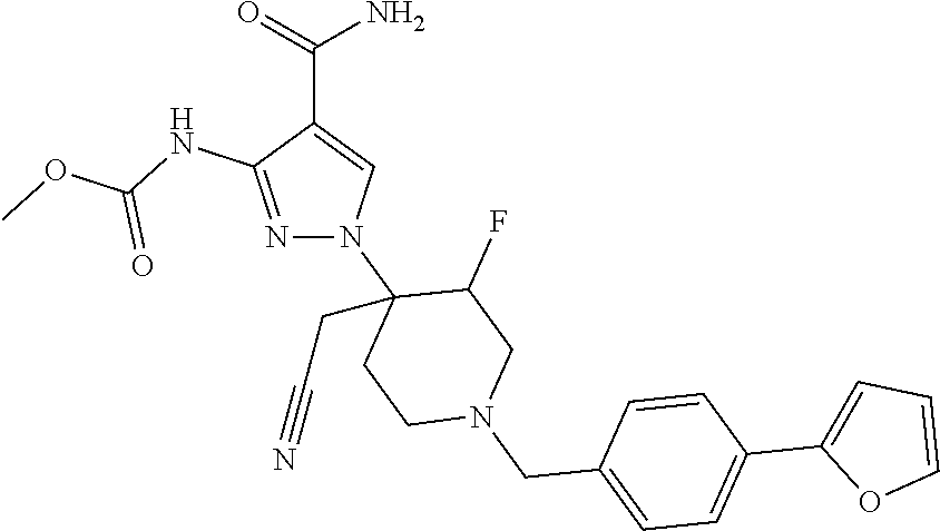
C(C1=CN(C2(CC#N)CCN(CC3=CC=C(C4=CC=CO4)C=C3)CC2F)N=C1NC(OC)=O)(=O)N
